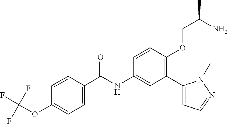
C1=CC(C(=O)NC2=CC(C3=CC=NN3C)=C(OCC(C)N)C=C2)=CC=C1OC(F)(F)F
